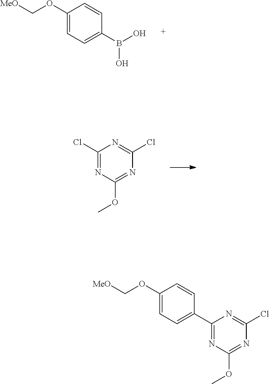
C1(OC[MeO])=CC=C(B(O)O)C=C1.C1(Cl)=NC(OC)=NC(Cl)=N1.C1(OC[MeO])=CC=C(C2=NC(OC)=NC(Cl)=N2)C=C1
